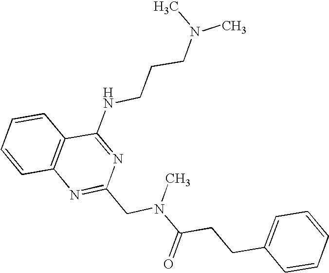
C1=CC2=C(C=C1)C(NCCCN(C)C)=NC(CN(C(CCC1=CC=CC=C1)=O)C)=N2
